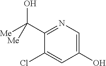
C1(C([Me])(O)[Me])=NC=C(O)C=C1Cl
